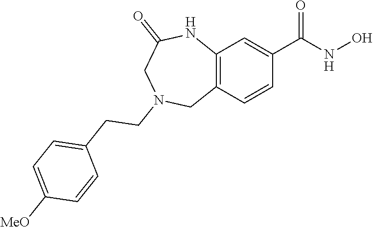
C12=C(C=CC(C(=O)NO)=C1)CN(CCC1=CC=C([MeO])C=C1)CC(=O)N2
